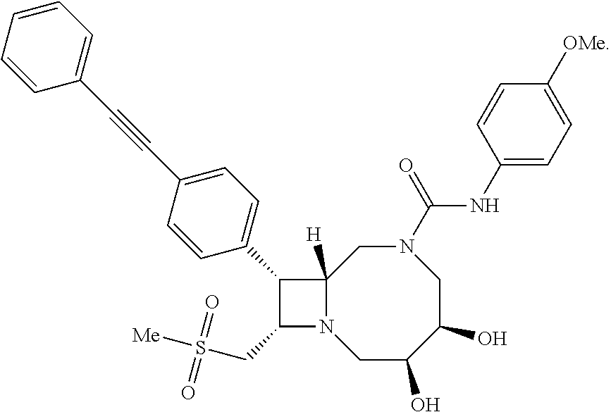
C12([H])N(CC(O)C(O)CN(C(=O)NC3=CC=C([OMe])C=C3)C1)C(CS([Me])(=O)=O)C2C1=CC=C(C#CC2=CC=CC=C2)C=C1
